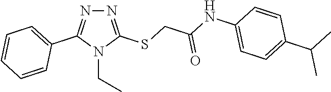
N1=C(SCC(NC2=CC=C(C(C)C)C=C2)=O)N(CC)C(C2=CC=CC=C2)=N1
